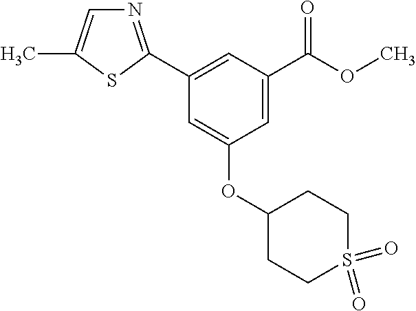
N1=C(C2=CC(C(OC)=O)=CC(OC3CCS(=O)(=O)CC3)=C2)SC(C)=C1
